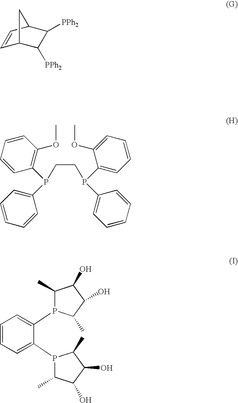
C1=CC=CC(P(CCP(C2=CC=CC=C2OC)C2=CC=CC=C2)C2=CC=CC=C2)=C1OC.C1=CC=C(P2C(C)C(O)C(O)C2C)C(P2C(C)C(O)C(O)C2C)=C1.C1=CC2C([PPh2])C([PPh2])C1C2
